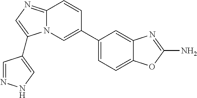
C1(C2=CN3C(=NC=C3C3=CNN=C3)C=C2)=CC=C2C(=C1)N=C(N)O2
